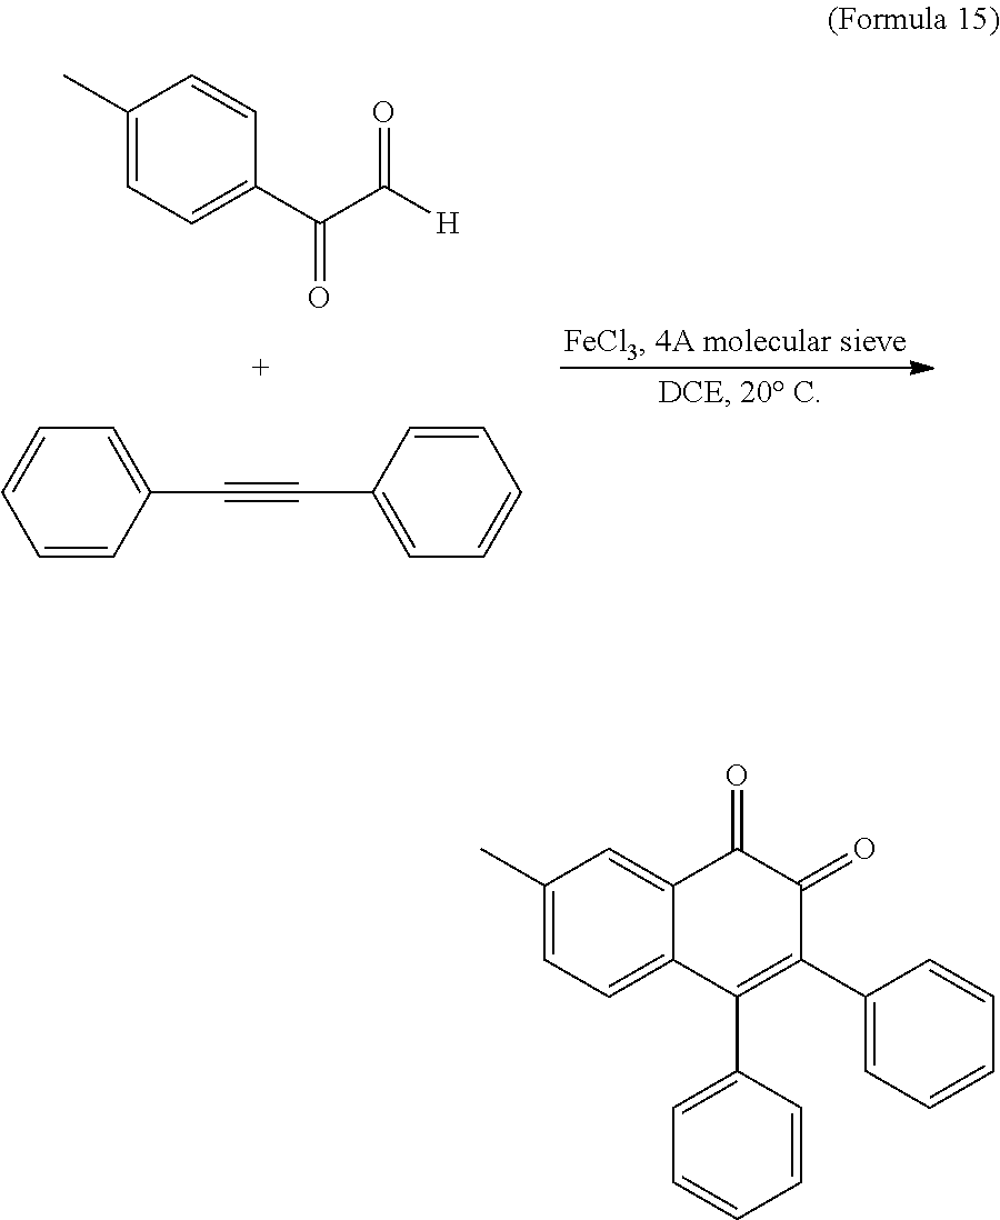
C1(C)=CC=C(C(C([H])=O)=O)C=C1.C1=CC=CC(C#CC2=CC=CC=C2)=C1.C1(C)=CC=C2C(=C1)C(=O)C(=O)C(C1=CC=CC=C1)=C2C1=CC=CC=C1
